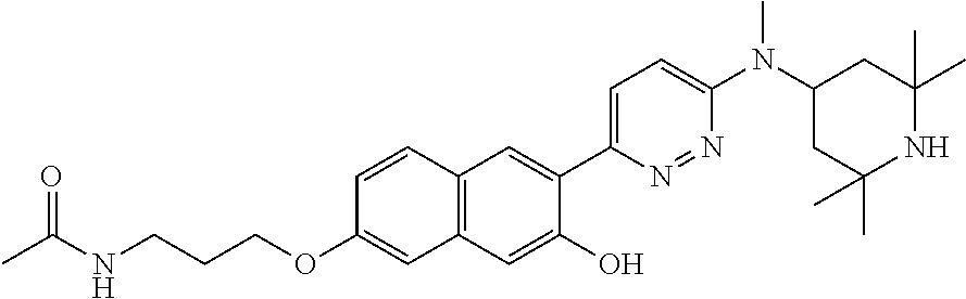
C12=C(C=C(O)C(C3=CC=C(N(C4CC(C)(C)NC(C)(C)C4)C)N=N3)=C1)C=C(OCCCNC(=O)C)C=C2
